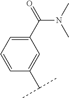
C1(C(C)C)=CC(C(N(C)C)=O)=CC=C1
